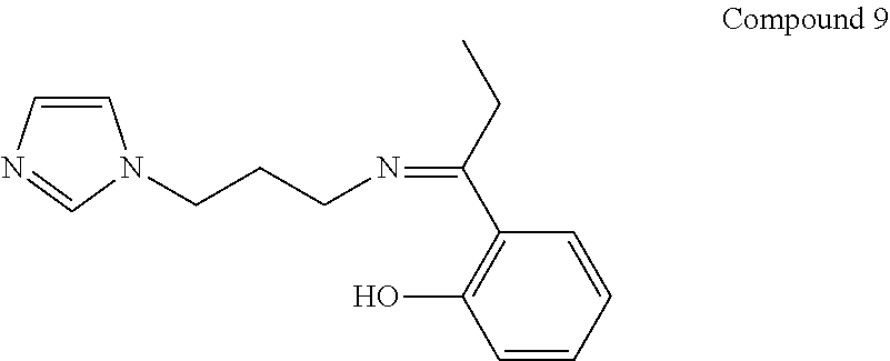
C1=CN=CN1CCCN=C(C1=C(O)C=CC=C1)CC
